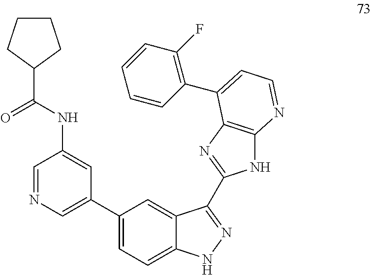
C1=NC=C(C2=CC=C3C(=C2)C(C2=NC4=C(N2)N=CC=C4C2=C(F)C=CC=C2)=NN3)C=C1NC(=O)C1CCCC1
